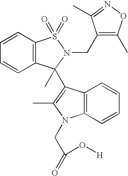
C12=C(C=CC=C1)N(CC(=O)O[H])C(C)=C2C1(C)C2=C(C=CC=C2)S(=O)(=O)N1CC1=C(C)ON=C1C
